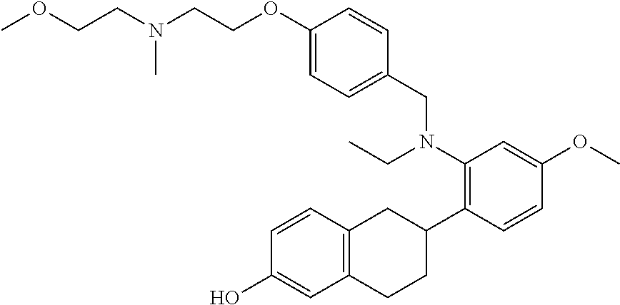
C(CN(C)CCOC1=CC=C(CN(C2=C(C3CC4=C(CC3)C=C(O)C=C4)C=CC(OC)=C2)CC)C=C1)OC
